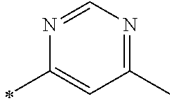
C1(C)=CC(C)=NC=N1
